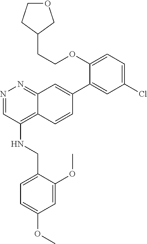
N1=CC(NCC2=CC=C(OC)C=C2OC)=C2C(=N1)C=C(C1=CC(Cl)=CC=C1OCCC1CCOC1)C=C2
